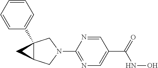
C1=CC=CC=C1C12C(CN(C3=NC=C(C(NO)=O)C=N3)C1)C2
